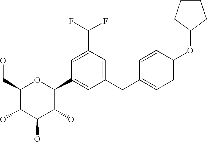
C1(CC2=CC=C(OC3CCCC3)C=C2)=CC(C(F)F)=CC(C2OC(CO)C(O)C(O)C2O)=C1
